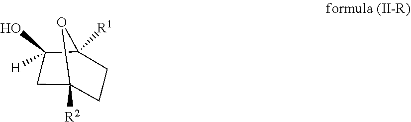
C1C(O)([H])C2([R1])OC1([R2])CC2
